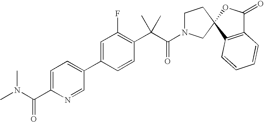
C1(C2=CC=C(C(N(C)C)=O)N=C2)=CC(F)=C(C(C)(C)C(=O)N2CCC3(C2)C2=C(C(=O)O3)C=CC=C2)C=C1
